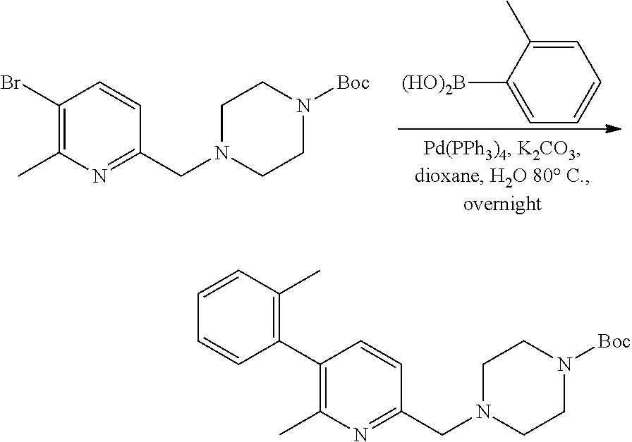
C1(Br)=C(C)N=C(CN2CCN([Boc])CC2)C=C1.C1=C(C)C([(HO)2B])=CC=C1.C1(C2=C(C)C=CC=C2)=C(C)N=C(CN2CCN([Boc])CC2)C=C1
